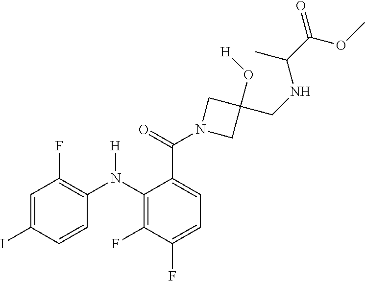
C1=C(I)C=CC(N(C2=C(F)C(F)=CC=C2C(=O)N2CC(O[H])(CNC(C(OC)=O)C)C2)[H])=C1F
